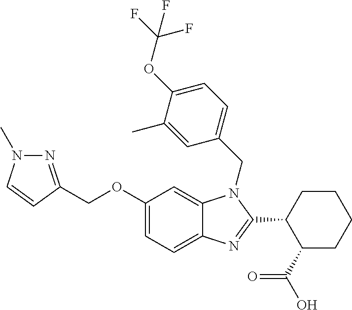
N1=C(COC2=CC=C3C(=C2)N(CC2=CC=C(OC(F)(F)F)C(C)=C2)C(C2C(C(=O)O)CCCC2)=N3)C=CN1C
